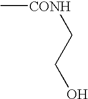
C[CONH]CCO
